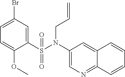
C1=C(Br)C=C(S(N(C2=CN=C3C(=C2)C=CC=C3)CC=C)(=O)=O)C(OC)=C1
